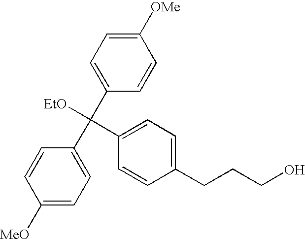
C1([MeO])=CC=C(C(C2=CC=C([OMe])C=C2)([EtO])C2=CC=C(CCCO)C=C2)C=C1
